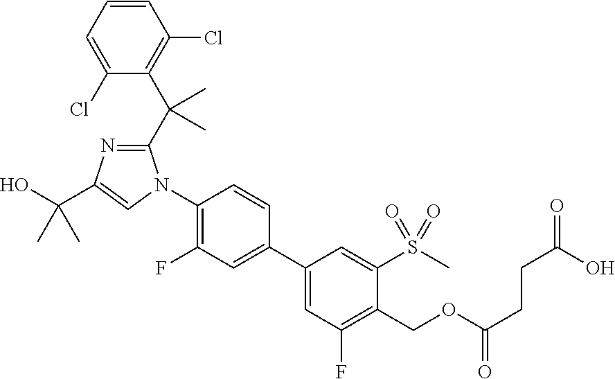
C1(Cl)=CC=CC(Cl)=C1C(C1=NC(C(O)(C)C)=CN1C1=C(F)C=C(C2=CC(F)=C(COC(CCC(O)=O)=O)C(S(C)(=O)=O)=C2)C=C1)(C)C
